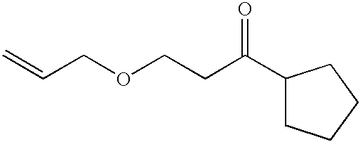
C(COCCC(C1CCCC1)=O)=C
